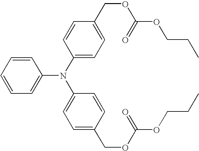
C1=CC=CC=C1N(C1=CC=C(COC(OCCC)=O)C=C1)C1=CC=C(COC(OCCC)=O)C=C1
